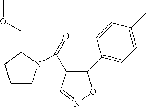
C1CN(C(=O)C2=C(C3=CC=C(C)C=C3)ON=C2)C(COC)C1
